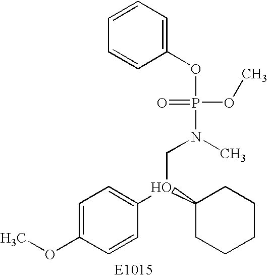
O(C1=CC=C(O(C2CCCCC2)CN(P(=O)(OC)OC2=CC=CC=C2)C)C=C1)C
